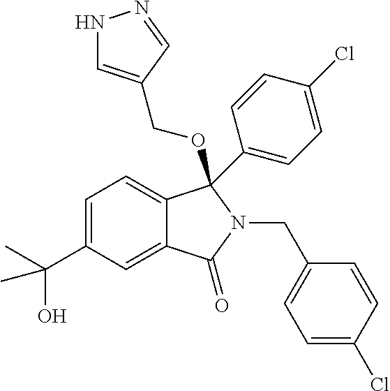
C1=C(C(C)(O)C)C=C2C(=C1)C(OCC1=CNN=C1)(C1=CC=C(Cl)C=C1)N(CC1=CC=C(Cl)C=C1)C2=O
